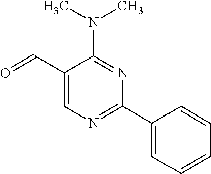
O=CC1=CN=C(C2=CC=CC=C2)N=C1N(C)C
